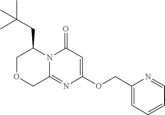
C1OCC2=NC(OCC3=CC=CC=N3)=CC(=O)N2C1CC(C)(C)C
